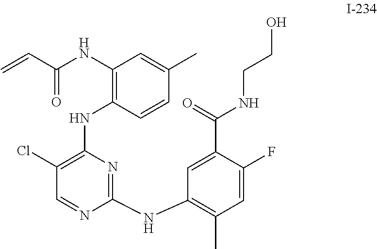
C(=O)(NC1=C(NC2=C(Cl)C=NC(NC3=C(C)C=C(F)C(C(=O)NCCO)=C3)=N2)C=CC(C)=C1)C=C
